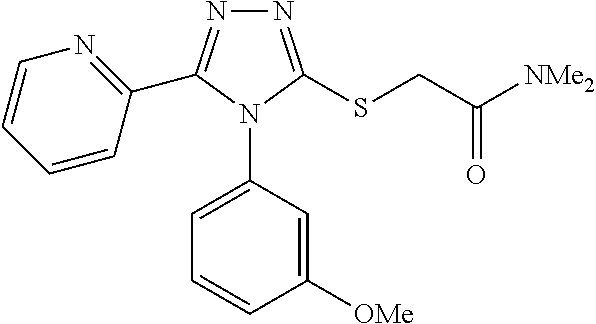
N1=C(SCC([NMe2])=O)N(C2=CC=CC([OMe])=C2)C(C2=NC=CC=C2)=N1
